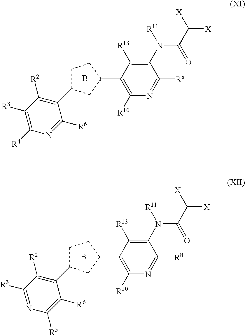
C1(N([R11])C(=O)C([X])[X])=C([R13])C(C2CC(C3=C([R2])C([R3])=C([R4])N=C3[R6])CC2)=C([R10])N=C1[R8].B.C1(N([R11])C(=O)C([X])[X])=C([R13])C(C2CC(C3=C([R2])C([R3])=NC([R5])=C3[R6])CC2)=C([R10])N=C1[R8].B
